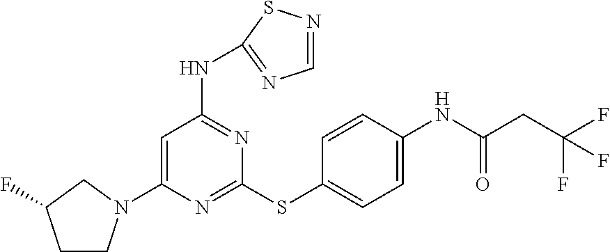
C1=C(N2CCC(F)C2)N=C(SC2=CC=C(NC(=O)CC(F)(F)F)C=C2)N=C1NC1=NC=NS1
